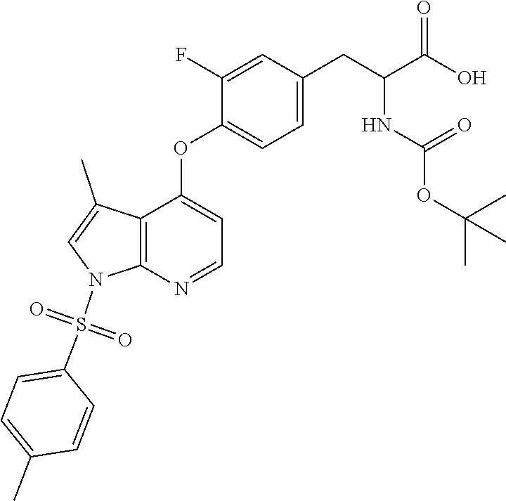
C12=C(N=CC=C1OC1=CC=C(CC(C(O)=O)NC(OC(C)(C)C)=O)C=C1F)N(S(C1=CC=C(C)C=C1)(=O)=O)C=C2C
